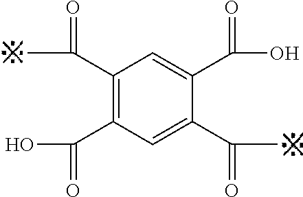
C1(C(C)=O)=C(C(O)=O)C=C(C(C)=O)C(C(O)=O)=C1
